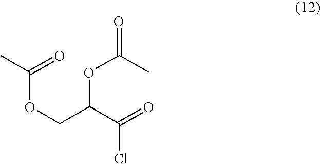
CC(OCC(OC(C)=O)C(Cl)=O)=O
